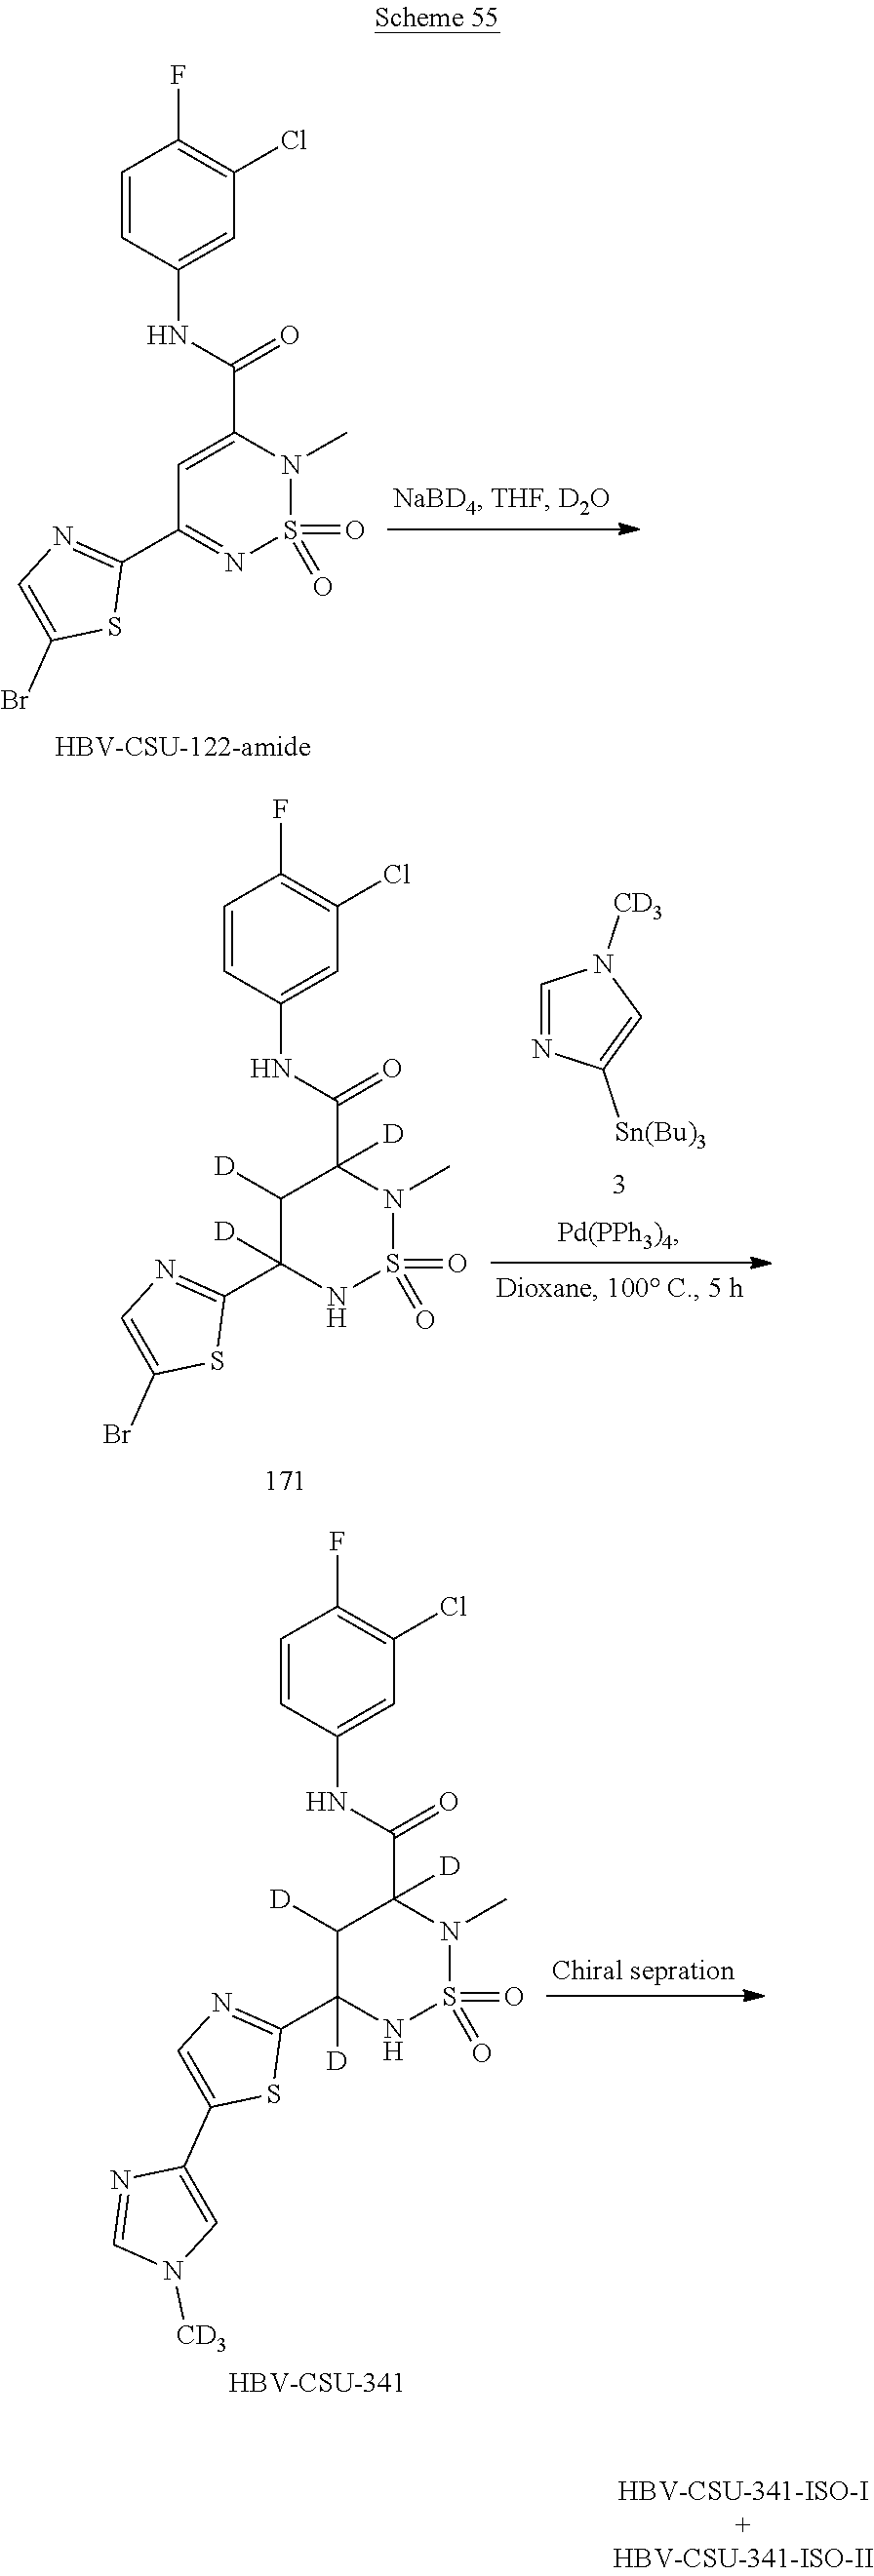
C1=CC(NC(C2=CC(C3=NC=C(Br)S3)=NS(=O)(=O)N2C)=O)=CC(Cl)=C1F.C1=NC([Sn(Bu)3])=CN1[CD3].C1=CC(NC(C2([D])C([D])C(C3=NC=C(Br)S3)([D])NS(=O)(=O)N2C)=O)=CC(Cl)=C1F.C1=CC(NC(C2([D])C([D])C(C3=NC=C(C4=CN([CD3])C=N4)S3)([D])NS(=O)(=O)N2C)=O)=CC(Cl)=C1F.[HBV-CSU-341]
